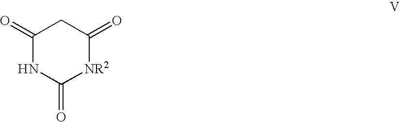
C1(=O)NC(=O)[NR2]C(=O)C1
